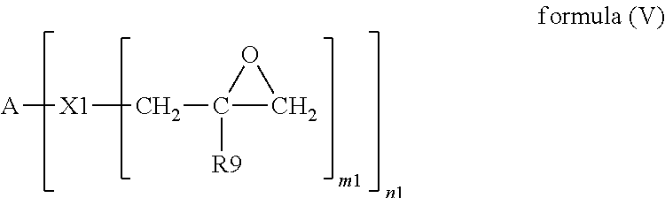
[A][X1]CC1([R9])CO1
